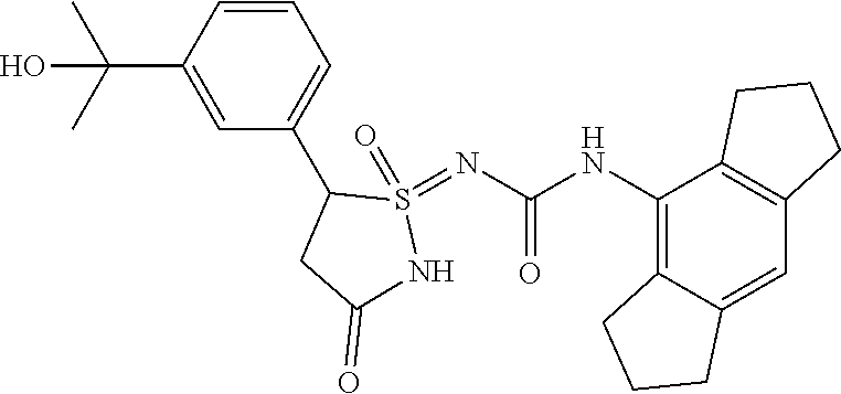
C12=C(NC(=O)N=S3(=O)C(C4=CC=CC(C(C)(C)O)=C4)CC(=O)N3)C3=C(C=C1CCC2)CCC3
